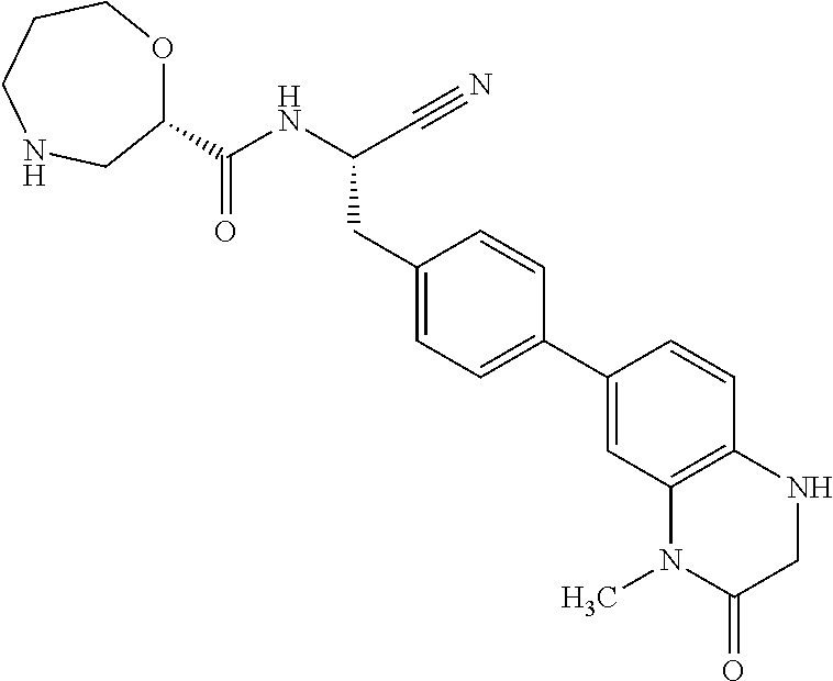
N(C(C#N)CC1=CC=C(C2=CC3=C(C=C2)NCC(=O)N3C)C=C1)C(C1OCCCNC1)=O
